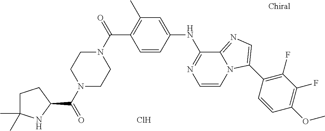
C1=CC(NC2=NC=CN3C2=NC=C3C2=C(F)C(F)=C(OC)C=C2)=CC(C)=C1C(N1CCN(C(C2CCC(C)(C)N2)=O)CC1)=O.Cl
